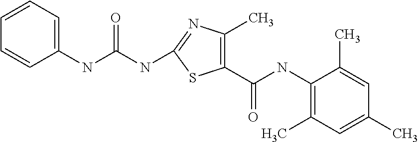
C1(NC(NC2=NC(C)=C(C(NC3=C(C)C=C(C)C=C3C)=O)S2)=O)=CC=CC=C1
